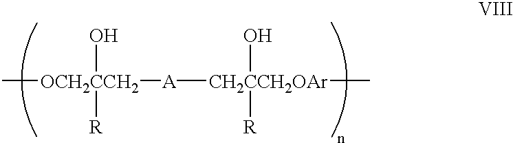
C[OCH2CCH2]([A][CH2CCH2OAr](C)(O)[R])(O)[R]
